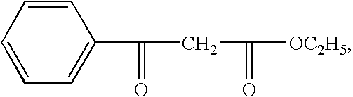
C1=CC=C(C(CC(=O)[OC2H5])=O)C=C1
